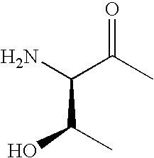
C(N)(C(C)=O)C(O)C
